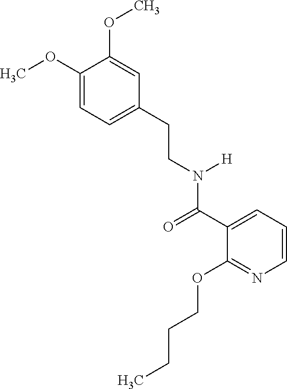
C1=C(CCN(C(C2=CC=CN=C2OCCCC)=O)[H])C=C(OC)C(OC)=C1
